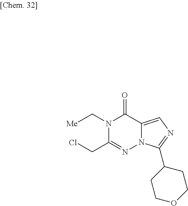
N1(C[Me])C(CCl)=NN2C(=CN=C2C2CCOCC2)C1=O
